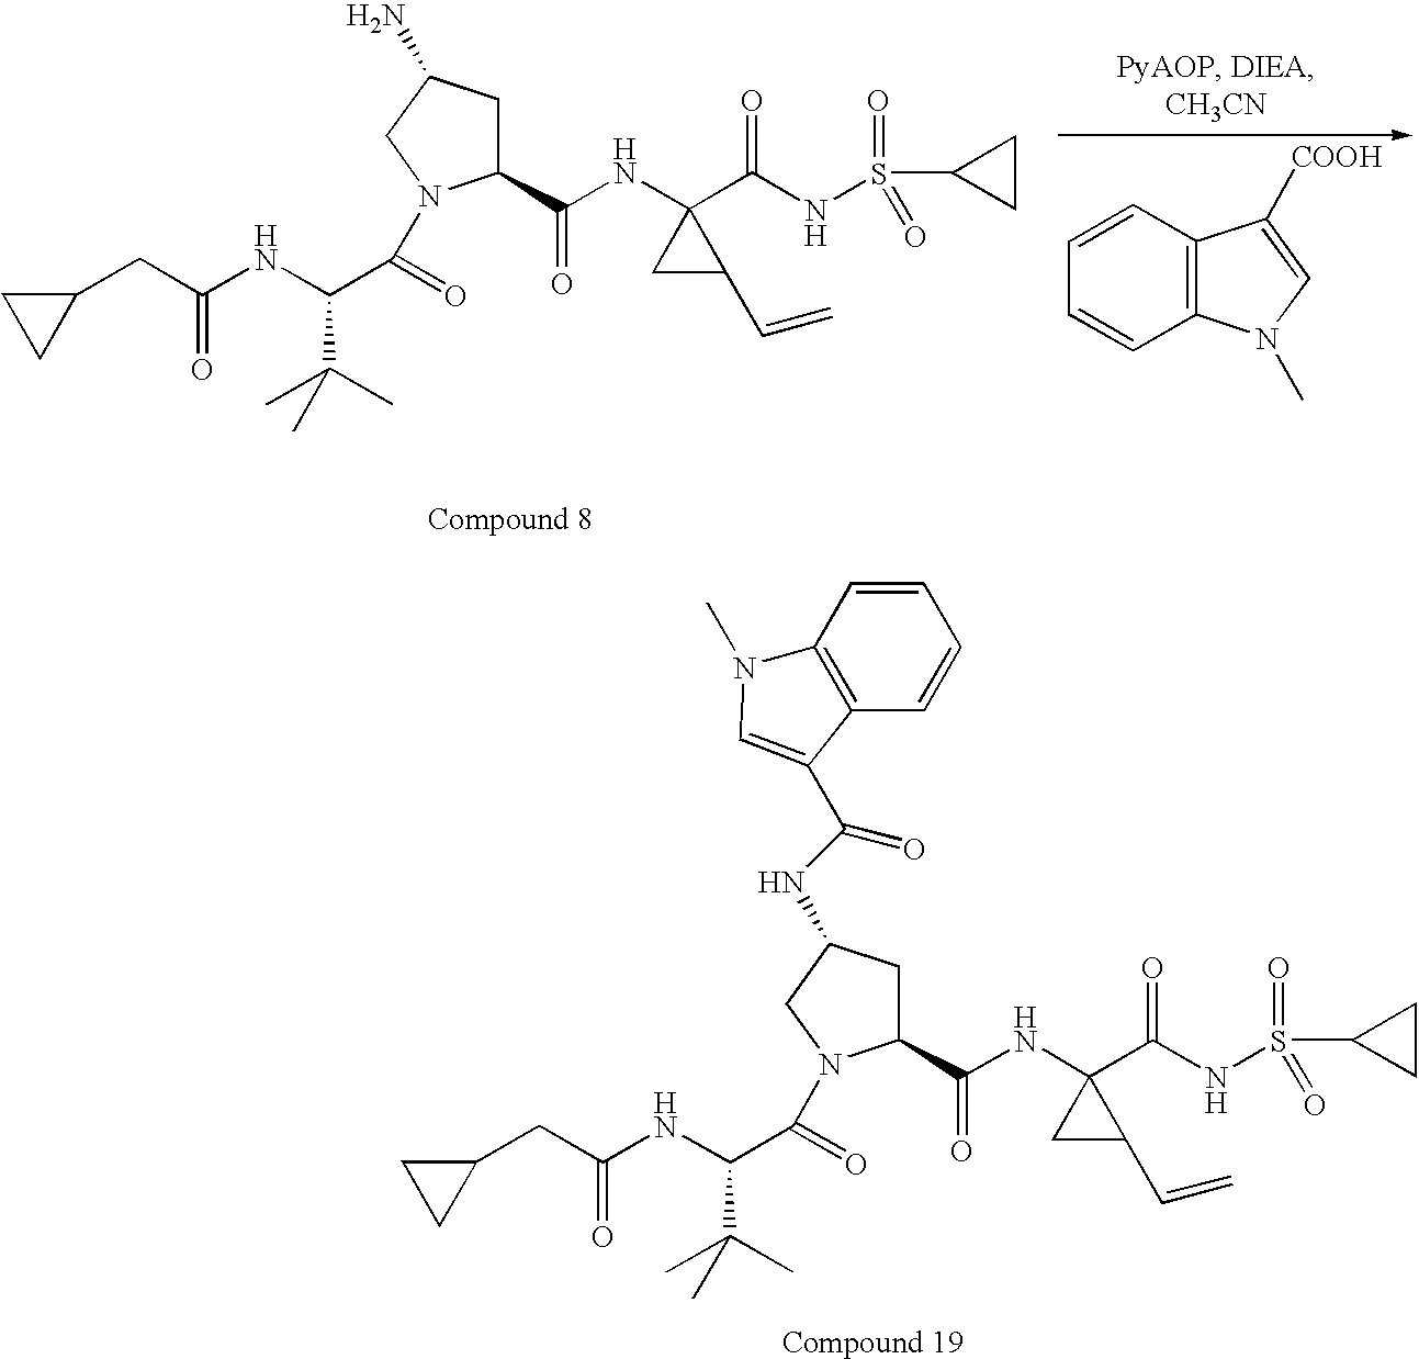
C1(CC(NC(C(C)(C)C)C(=O)N2C(C(NC3(C(NS(C4CC4)(=O)=O)=O)CC3C=C)=O)CC(NC(=O)C3=CN(C)C4=C3C=CC=C4)C2)=O)CC1.C1(CC(NC(C(C)(C)C)C(=O)N2C(C(NC3(C(NS(C4CC4)(=O)=O)=O)CC3C=C)=O)CC(N)C2)=O)CC1.C1=CC2=C(C=C1)N(C)C=C2[COOH]
